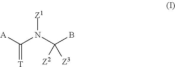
C(=[T])([A])N(C(B)([Z3])[Z2])[Z1]
